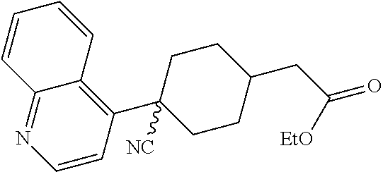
C1=CC2=C(C3([NC])CCC(CC(=O)[EtO])CC3)C=CN=C2C=C1
